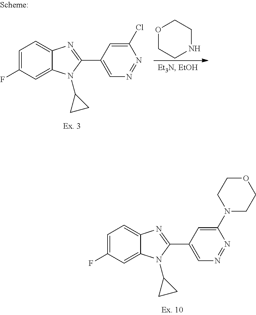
C1=C(F)C=C2C(=C1)N=C(C1=CN=NC(Cl)=C1)N2C1CC1.O1CCNCC1.C1=C(F)C=C2C(=C1)N=C(C1=CN=NC(N3CCOCC3)=C1)N2C1CC1
